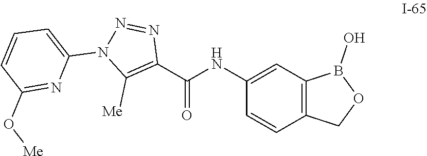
C1(NC(C2=C([Me])N(C3=CC=CC(O[Me])=N3)N=N2)=O)=CC2=C(C=C1)COB2O
